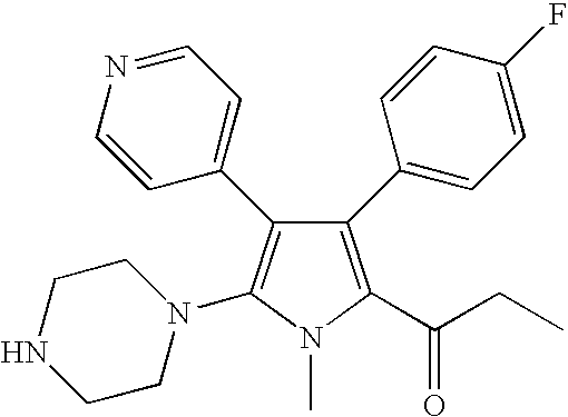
C1(C2=CC=C(F)C=C2)=C(C(CC)=O)N(C)C(N2CCNCC2)=C1C1=CC=NC=C1
